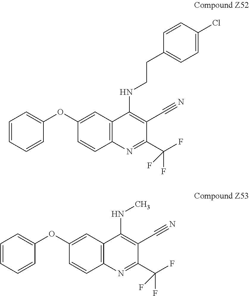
C12=C(C=C(OC3=CC=CC=C3)C=C1)C(NCCC1=CC=C(Cl)C=C1)=C(C#N)C(C(F)(F)F)=N2.C12=C(C=C(OC3=CC=CC=C3)C=C1)C(NC)=C(C#N)C(C(F)(F)F)=N2
